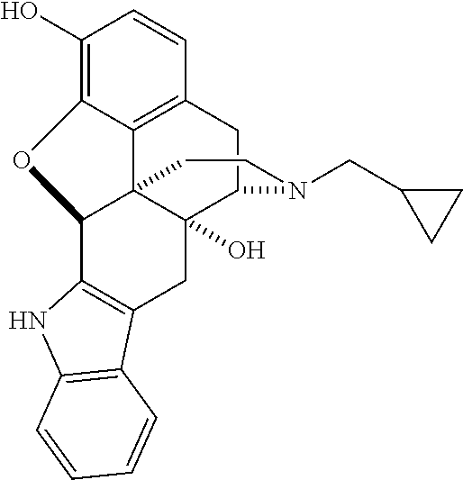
C1(O)=C2C3=C(C=C1)CC1C4(O)C3(C(C3=C(C4)C4=C(N3)C=CC=C4)O2)CCN1CC1CC1
